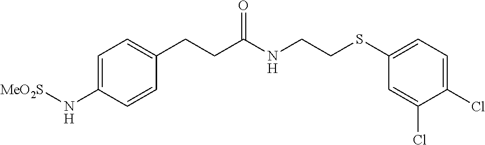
C1=C(N[MeO2S])C=CC(CCC(NCCSC2=CC=C(Cl)C(Cl)=C2)=O)=C1
